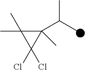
C1(C(C)C)(C)C(C)(C)C1(Cl)Cl
